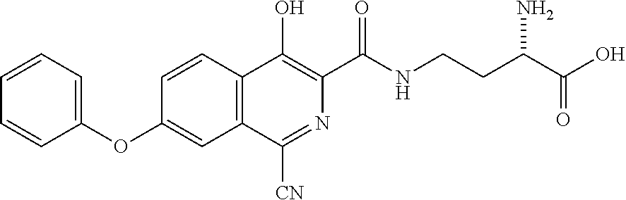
C1=CC=C(OC2=CC3=C(C=C2)C(O)=C(C(NCCC(C(O)=O)N)=O)N=C3[CN])C=C1
